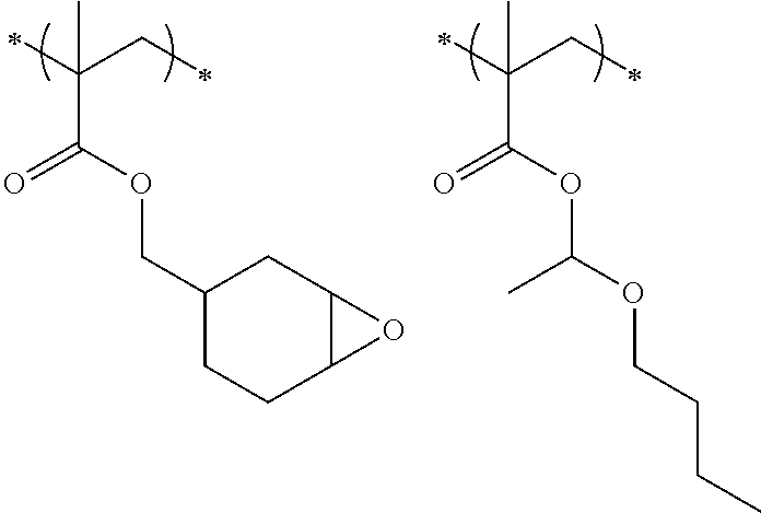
C(C(OC(C)OCCCC)=O)(CC)(C)C.C(C(=O)OCC1CCC2C(C1)O2)(CC)(C)C
